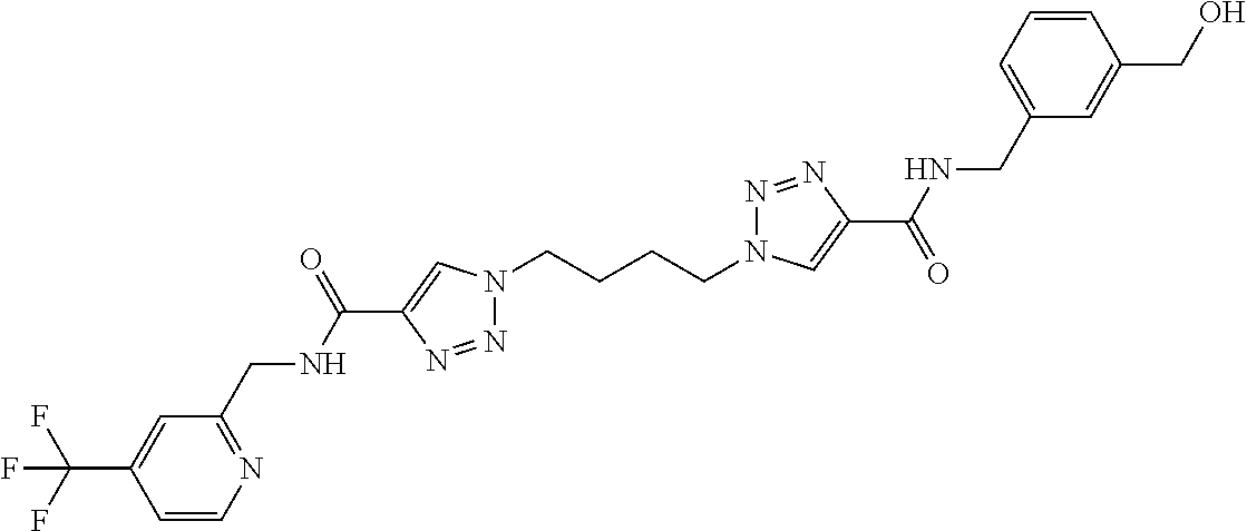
N1(CCCCN2N=NC(C(=O)NCC3=CC=CC(CO)=C3)=C2)N=NC(C(NCC2=NC=CC(C(F)(F)F)=C2)=O)=C1
